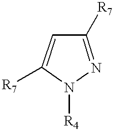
[R4]N1N=C([R7])C=C1[R7]
